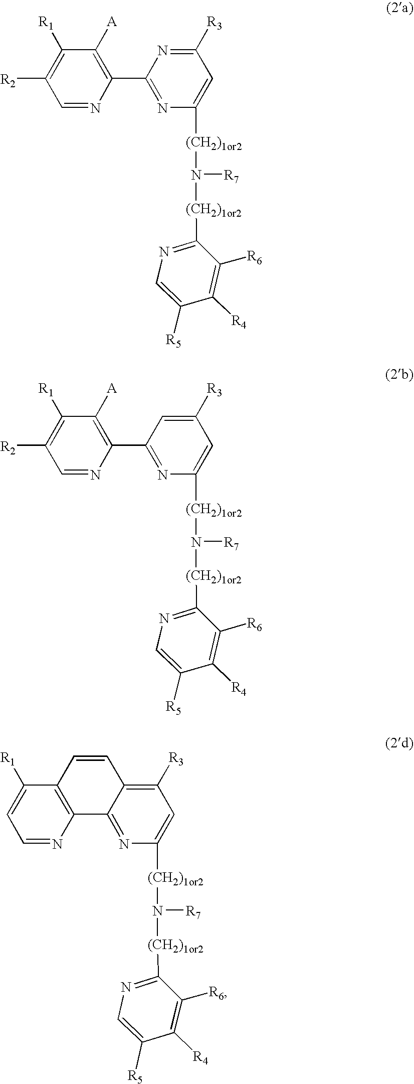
C12=NC([(CH2)1or2]N([R7])[(CH2)1or2]C3=NC=C([R5])C([R4])=C3[R6])=CC([R3])=C1C=CC1=C2N=CC=C1[R1].N1=CC([R2])=C([R1])C([A])=C1C1=NC([(CH2)1or2]N([R7])[(CH2)1or2]C2=NC=C([R5])C([R4])=C2[R6])=CC([R3])=N1.N1=CC([R2])=C([R1])C([A])=C1C1=NC([(CH2)1or2]N([R7])[(CH2)1or2]C2=NC=C([R5])C([R4])=C2[R6])=CC([R3])=C1
